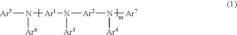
N([Ar5])([Ar6])[Ar1]N([Ar3])[Ar2]N([Ar4])[Ar7]
